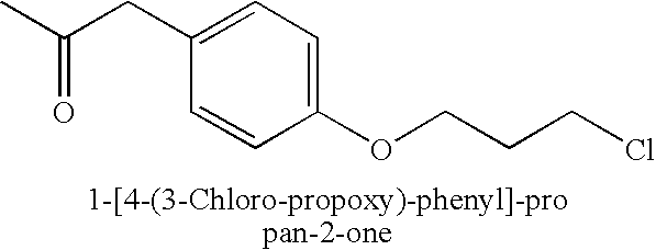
C(CC1=CC=C(OCCCCl)C=C1)(=O)C
